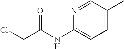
N1=CC(C)=CC=C1NC(CCl)=O
